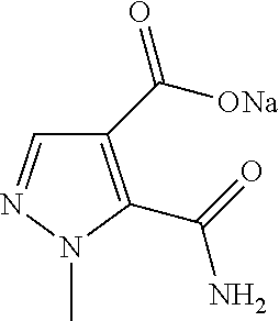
C1(C([ONa])=O)=C(C(=O)N)N(C)N=C1
